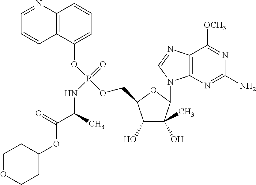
C1(O)C(C)(O)C(N2C3=C(N=C2)C([OCH3])=NC(N)=N3)OC1COP(OC1=CC=CC2=C1C=CC=N2)(=O)NC(C(OC1CCOCC1)=O)C
